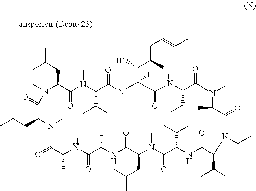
N1(C)C(CC(C)C)C(=O)N(C)C(C(C)C)C(=O)N(C)C(C(O)C(C)CC=CC)([H])C(=O)NC(CC)C(=O)N(C)C(C)C(=O)N(CC)C(C(C)C)C(=O)NC(C(C)C)C(=O)N(C)C(CC(C)C)C(=O)NC(C)C(=O)NC(C)C(=O)N(C)C(CC(C)C)C1=O
